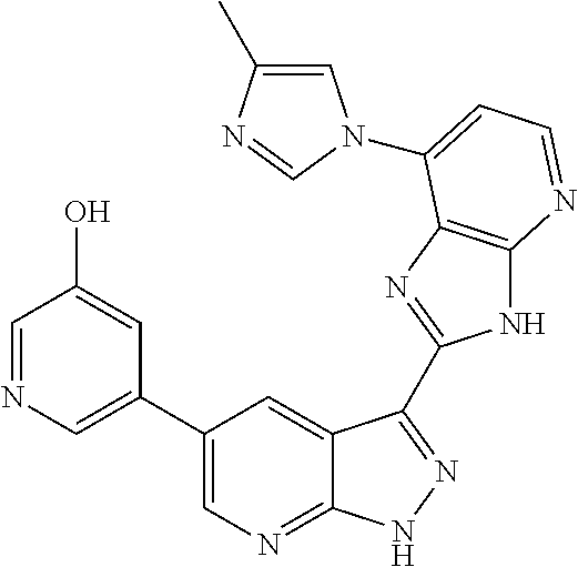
C1(C2=CN=CC(O)=C2)=CN=C2C(=C1)C(C1=NC3=C(N1)N=CC=C3N1C=C(C)N=C1)=NN2
